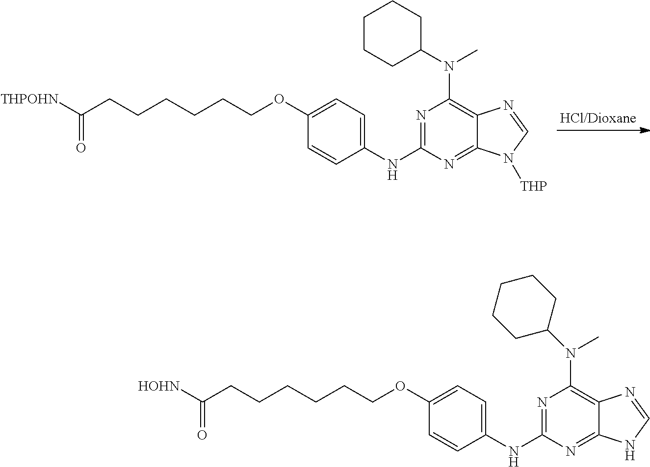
N1=C(NC2=CC=C(OCCCCCCC([THPOHN])=O)C=C2)N=C2C(=C1N(C1CCCCC1)C)N=CN2[THP].N1=C(NC2=CC=C(OCCCCCCC([HOHN])=O)C=C2)N=C2C(=C1N(C)C1CCCCC1)N=CN2
